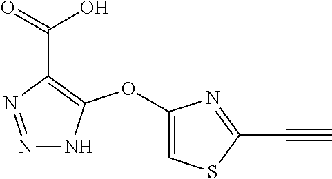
C1(OC2=C(C(=O)O)N=NN2)=CSC(C#C)=N1
